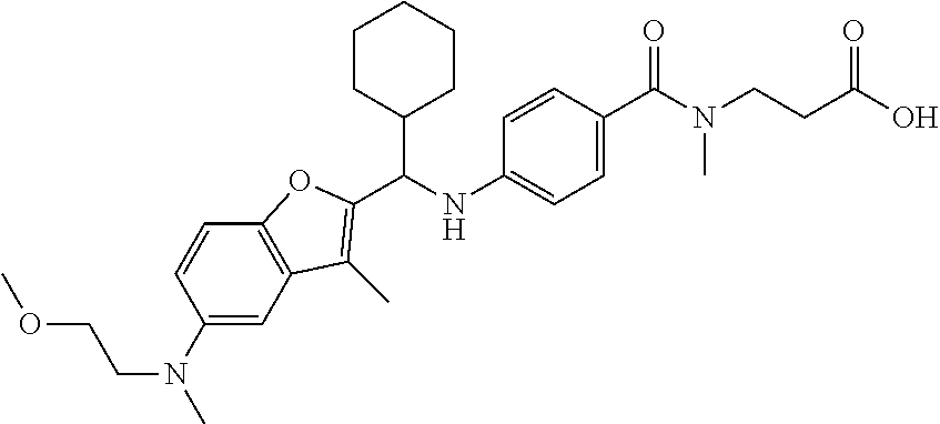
C1=C(NC(C2CCCCC2)C2=C(C)C3=C(C=CC(N(CCOC)C)=C3)O2)C=CC(C(N(CCC(O)=O)C)=O)=C1
